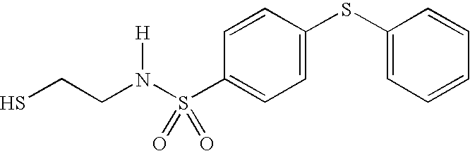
C(N(S(C1=CC=C(SC2=CC=CC=C2)C=C1)(=O)=O)[H])CS
